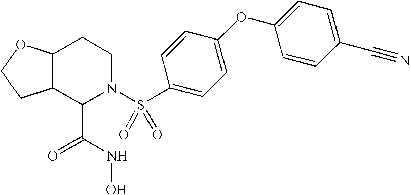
C12C(C(C(NO)=O)N(S(C3=CC=C(OC4=CC=C(C#N)C=C4)C=C3)(=O)=O)CC1)CCO2
